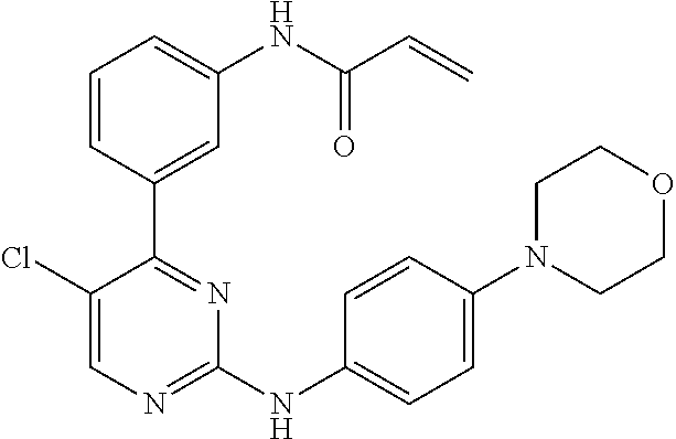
C1=C(Cl)C(C2=CC(NC(C=C)=O)=CC=C2)=NC(NC2=CC=C(N3CCOCC3)C=C2)=N1
